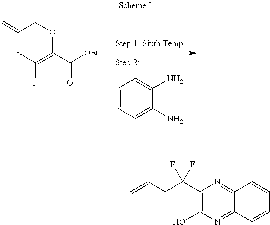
C1=CC=C(N)C(N)=C1.FC(=C(C([OEt])=O)OCC=C)F.OC1=C(C(CC=C)(F)F)N=C2C(=N1)C=CC=C2
